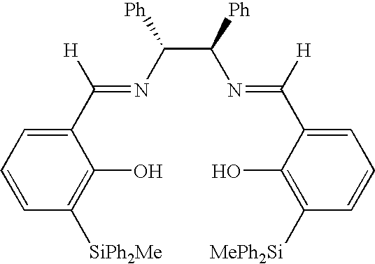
C1(C(=NC(C(N=C(C2=CC=CC([MePh2Si])=C2O)[H])[Ph])[Ph])[H])=CC=CC([SiPh2Me])=C1O
